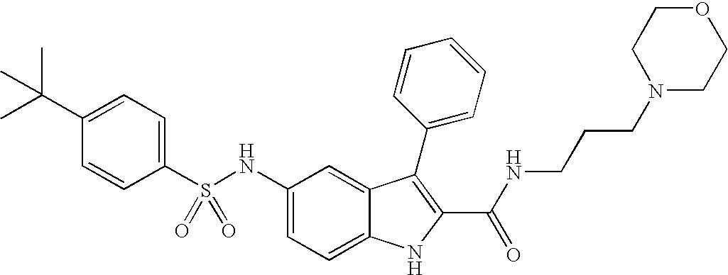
C1(C(C)(C)C)=CC=C(S(NC2=CC=C3C(=C2)C(C2=CC=CC=C2)=C(C(NCCCN2CCOCC2)=O)N3)(=O)=O)C=C1
